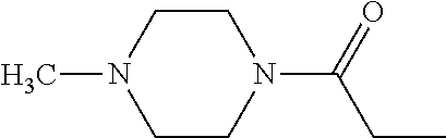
C1CN(C(=O)CC)CCN1C
